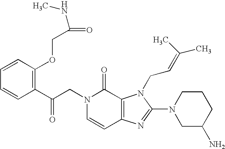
C(CN1C=CC2=C(C1=O)N(CC=C(C)C)C(N1CC(N)CCC1)=N2)(C1=C(OCC(NC)=O)C=CC=C1)=O
